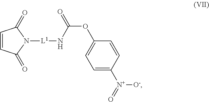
C1=CC(=O)N([L1]NC(OC2=CC=C([N+]([O-])=O)C=C2)=O)C1=O
